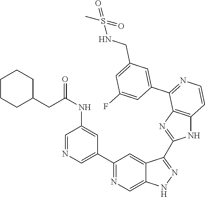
C1(C2=CN=CC(NC(CC3CCCCC3)=O)=C2)=NC=C2C(=C1)C(C1=NC3=C(N1)C=CN=C3C1=CC(CNS(C)(=O)=O)=CC(F)=C1)=NN2
